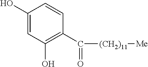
C1(O)=CC(O)=C(C(=O)[(CH2)11][Me])C=C1
